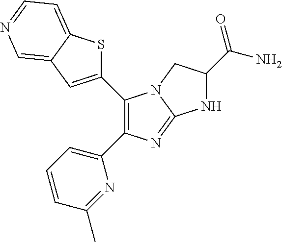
C1(C2=C(C3=CC=CC(C)=N3)N=C3N2CC(C(N)=O)N3)=CC2=CN=CC=C2S1
